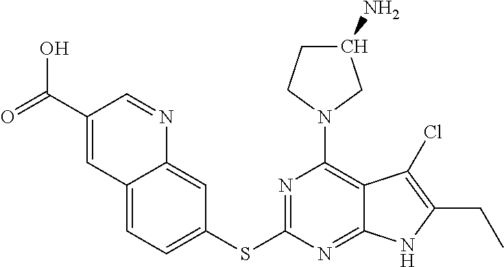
OC(C1=CC2=CC=C(SC3=NC(N4CC(N)CC4)=C4C(=N3)NC(CC)=C4Cl)C=C2N=C1)=O
